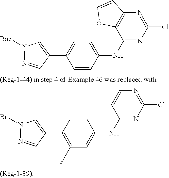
C1=CC(NC2=NC(Cl)=NC3=C2OC=C3)=CC=C1C1=CN([Boc])N=C1.C1(F)=C(C2=CN(Br)N=C2)C=CC(NC2=NC(Cl)=NC=C2)=C1
